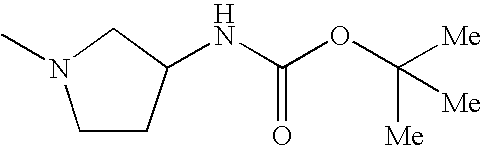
C1N(C)CCC1NC(OC([Me])([Me])[Me])=O
